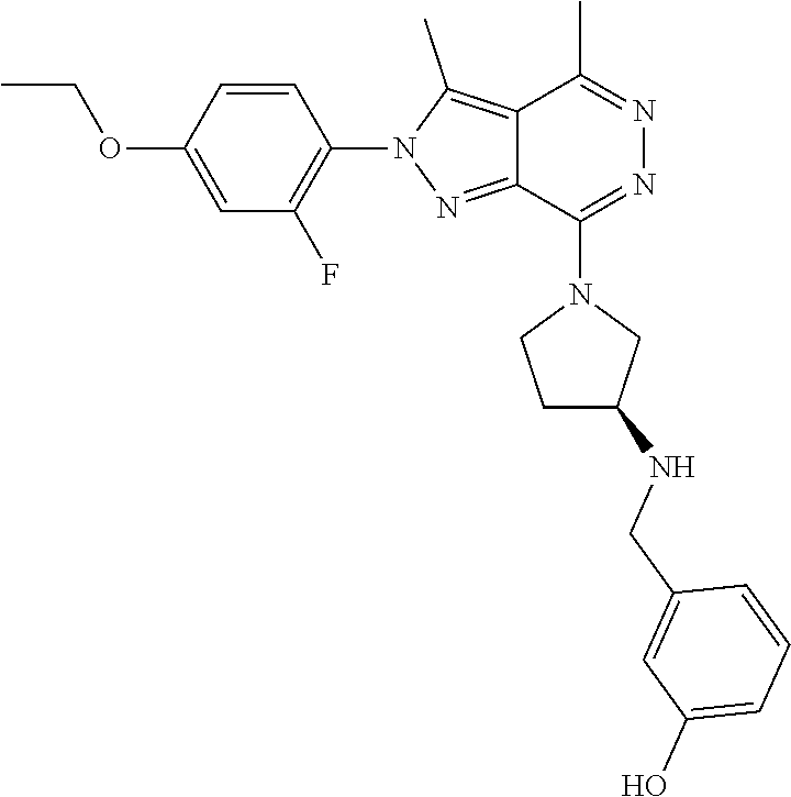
C1=C(OCC)C=CC(N2N=C3C(=C2C)C(C)=NN=C3N2CCC(NCC3=CC(O)=CC=C3)C2)=C1F
